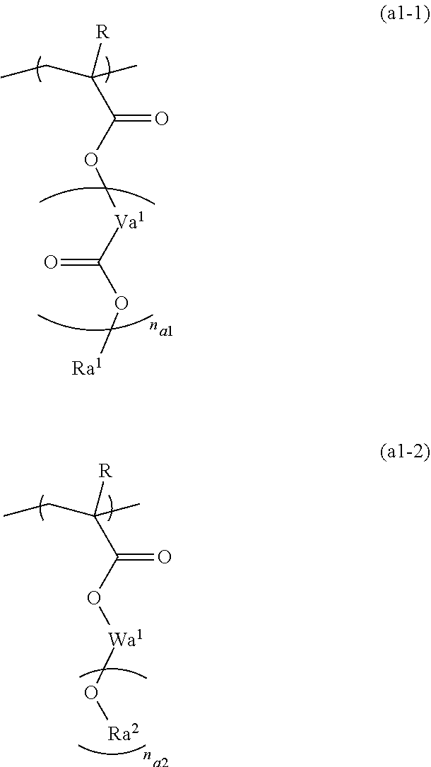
CCC(C)([R])C(O[Va1]C(O[Ra1])=O)=O.[a1].CCC(C)([R])C(O[Wa1]O[Ra2])=O.[a2]
